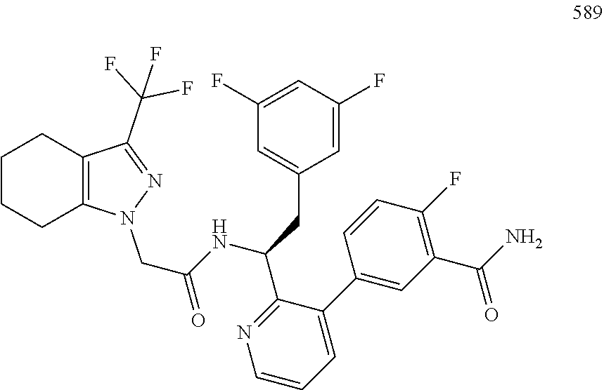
C(NC(C1=NC=CC=C1C1=CC(C(N)=O)=C(F)C=C1)CC1=CC(F)=CC(F)=C1)(=O)CN1C2=C(C(C(F)(F)F)=N1)CCCC2
